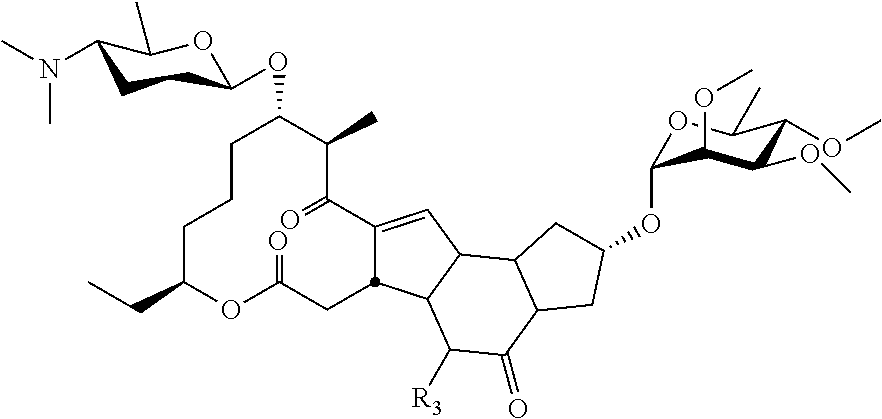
C1CCC(CC)OC(=O)CC2C(=CC3C2C([R3])C(=O)C2C3CC(OC3OC(C)C(OC)C(OC)C3OC)C2)C(=O)C(C)C1OC1CCC(N(C)C)C(C)O1
